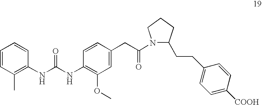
C1=CC(C)=C(NC(NC2=C(OC)C=C(CC(N3C(CCC4=CC=C([COOH])C=C4)CCC3)=O)C=C2)=O)C=C1
